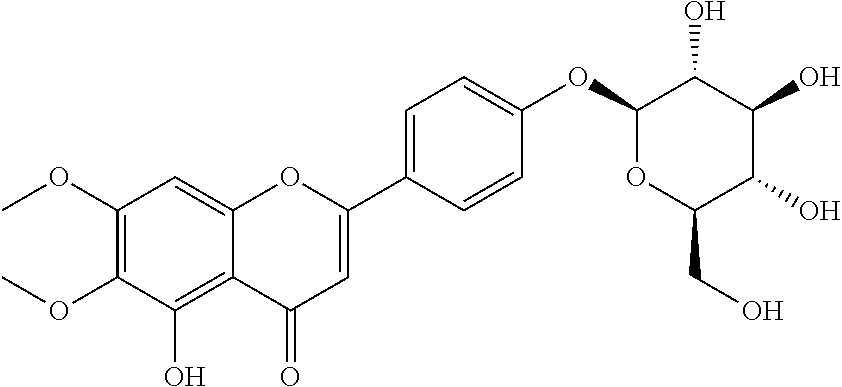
C1=C(C2=CC=C(OC3OC(CO)C(O)C(O)C3O)C=C2)OC2=CC(OC)=C(OC)C(O)=C2C1=O
